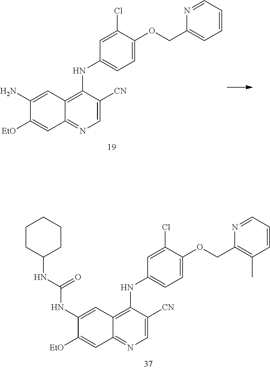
C12=NC=C([CN])C(NC3=CC=C(OCC4=C(C)C=CC=N4)C(Cl)=C3)=C1C=C(NC(NC1CCCCC1)=O)C([EtO])=C2.C12=NC=C([CN])C(NC3=CC=C(OCC4=CC=CC=N4)C(Cl)=C3)=C1C=C(N)C([EtO])=C2
